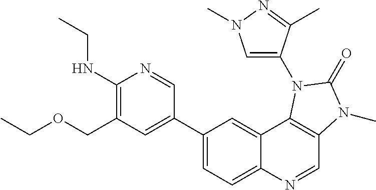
C1(NCC)=C(COCC)C=C(C2=CC=C3C(=C2)C2=C(C=N3)N(C)C(=O)N2C2=CN(C)N=C2C)C=N1
